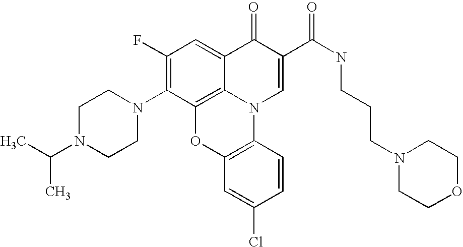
C1(F)=C(N2CCN(C(C)C)CC2)C2=C3C(=C1)C(=O)C(C(NCCCN1CCOCC1)=O)=CN3C1=C(O2)C=C(Cl)C=C1
